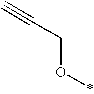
C#CCO*
